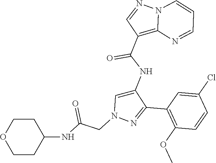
C1(C2=NN(CC(NC3CCOCC3)=O)C=C2NC(C2=C3N(N=C2)C=CC=N3)=O)=C(OC)C=CC(Cl)=C1
